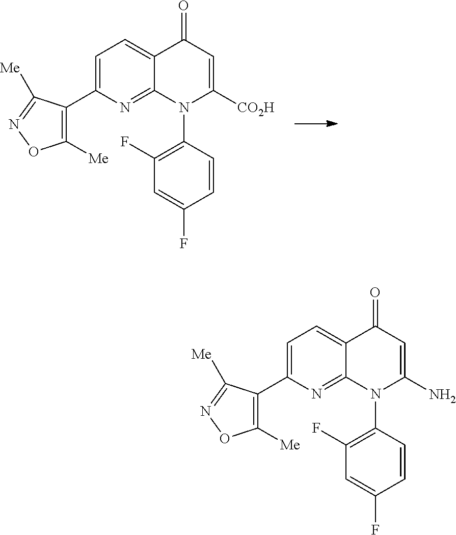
C1([Me])=C(C2=CC=C3C(=N2)N(C2=C(F)C=C(F)C=C2)C([CO2H])=CC3=O)C([Me])=NO1.C1([Me])=C(C2=CC=C3C(=N2)N(C2=C(F)C=C(F)C=C2)C(N)=CC3=O)C([Me])=NO1
